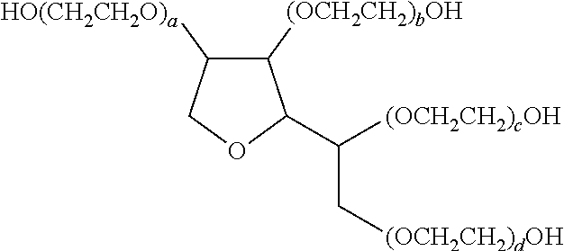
C1([(OCH2CH2)bOH])C([HO(CH2CH2O)a])COC1C(C[(OCH2CH2)dOH])[(OCH2CH2)cOH]
